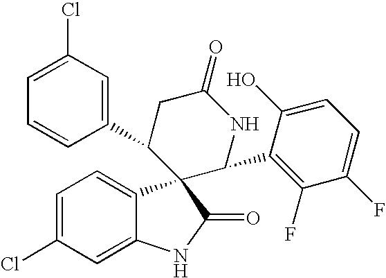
C1=C(Cl)C=C2C(=C1)C1(C(=O)N2)C(C2=CC(Cl)=CC=C2)CC(=O)NC1C1=C(F)C(F)=CC=C1O
